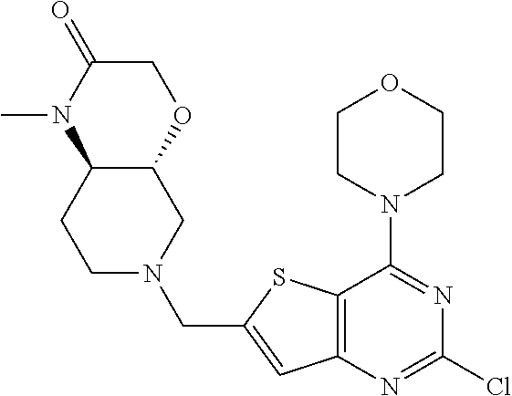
C12C(OCC(=O)N1C)CN(CC1=CC3=C(S1)C(N1CCOCC1)=NC(Cl)=N3)CC2
